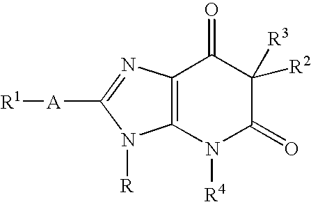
[R1][A]C1=NC2=C(N1[R])N([R4])C(=O)C([R2])([R3])C2=O
